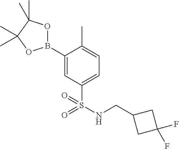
B1(C2=CC(S(NCC3CC(F)(F)C3)(=O)=O)=CC=C2C)OC(C)(C)C(C)(C)O1
